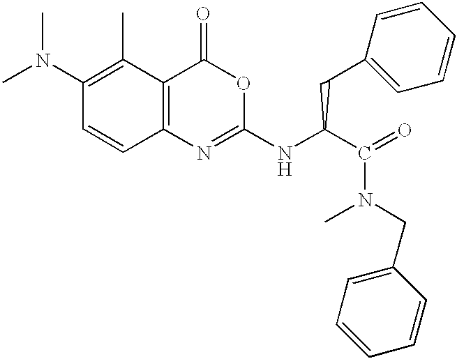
C1(N(C)C)=C(C)C2=C(C=C1)N=C(NC(C(=O)N(CC1=CC=CC=C1)C)CC1=CC=CC=C1)OC2=O
